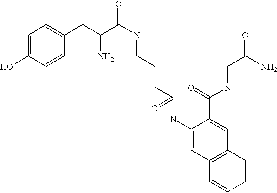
C1=C(O)C=CC(CC(C(=O)NCCCC(NC2=CC3=C(C=C2C(=O)NCC(=O)N)C=CC=C3)=O)N)=C1
